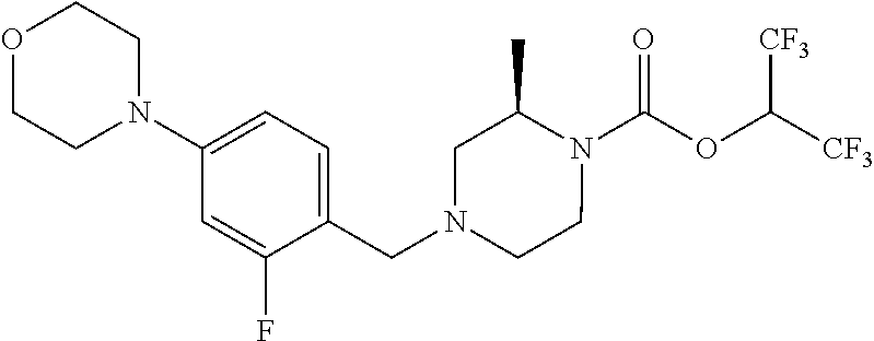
N1(C(OC([CF3])[CF3])=O)C(C)CN(CC2=CC=C(N3CCOCC3)C=C2F)CC1
